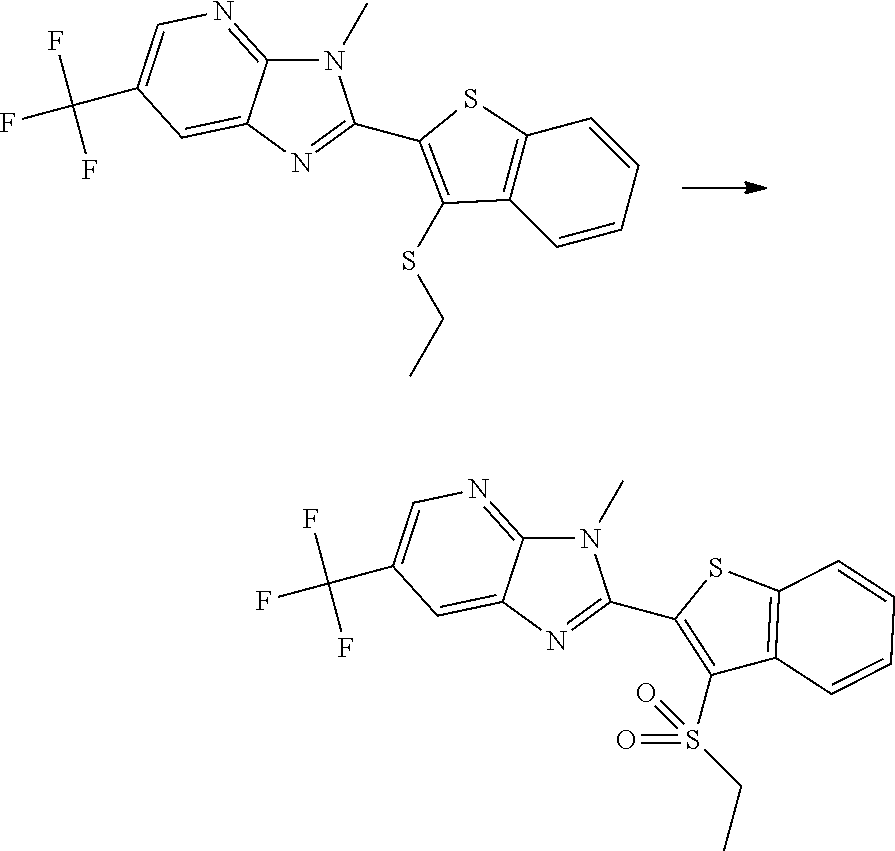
N1(C)C2=NC=C(C(F)(F)F)C=C2N=C1C1=C(SCC)C2=C(C=CC=C2)S1.N1(C)C2=NC=C(C(F)(F)F)C=C2N=C1C1=C(S(CC)(=O)=O)C2=C(S1)C=CC=C2
